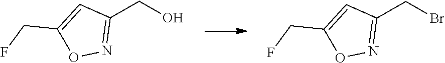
BrCC1=NOC(CF)=C1.OCC1=NOC(CF)=C1
